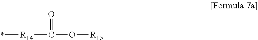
*[R14]C(O[R15])=O
